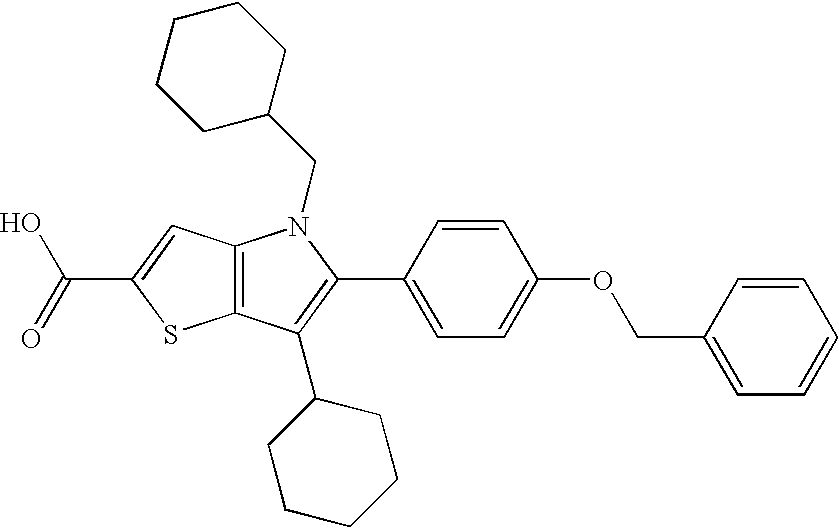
C12=C(C(C3CCCCC3)=C(C3=CC=C(OCC4=CC=CC=C4)C=C3)N1CC1CCCCC1)SC(C(=O)O)=C2
